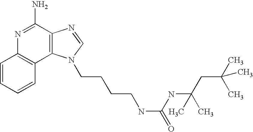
C1=CC=CC2=C1N=C(N)C1=C2N(CCCCNC(NC(CC(C)(C)C)(C)C)=O)C=N1
